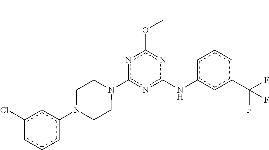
c1c(C(F)(F)F)cc(Nc2nc(OCC)nc(N3CCN(c4cccc(Cl)c4)CC3)n2)cc1
